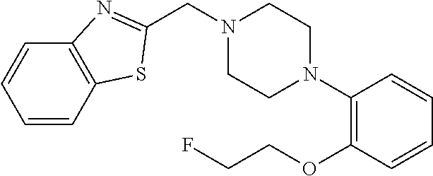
C1=CC2=C(C=C1)N=C(CN1CCN(C3=C(OCCF)C=CC=C3)CC1)S2
